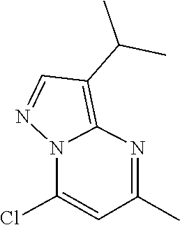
C12=C(C(C)C)C=NN1C(Cl)=CC(C)=N2
